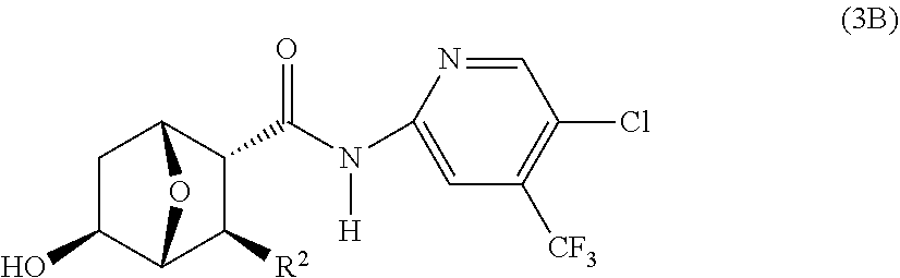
C1C(O)C2C([R2])C(C(N(C3=CC([CF3])=C(Cl)C=N3)[H])=O)C1O2
